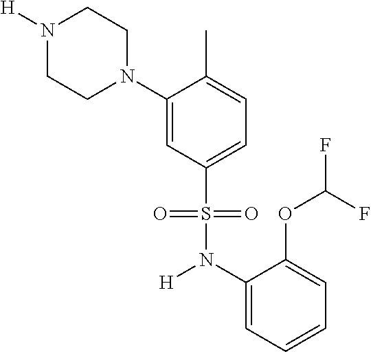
N1([H])CCN(C2=CC(S(N(C3=CC=CC=C3OC(F)F)[H])(=O)=O)=CC=C2C)CC1
